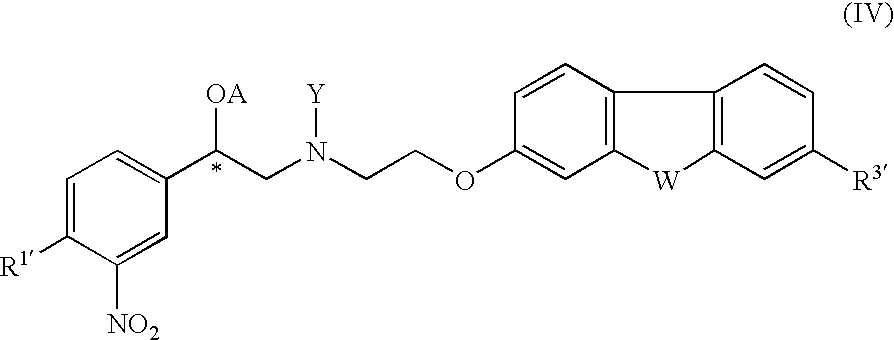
C1(OCCN([Y])CC(C2=CC=C([R1])C([NO2])=C2)[OA])=CC2=C(C=C1)C1=C(C=C([R3])C=C1)[W]2
